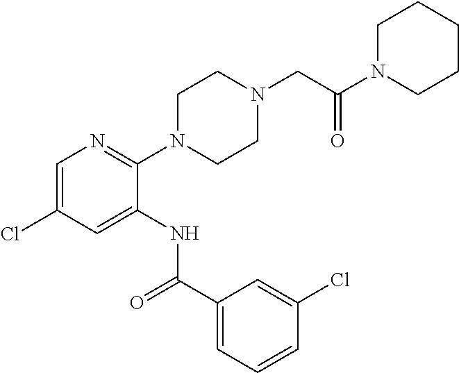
C1=C(Cl)C=C(NC(C2=CC=CC(Cl)=C2)=O)C(N2CCN(CC(=O)N3CCCCC3)CC2)=N1
